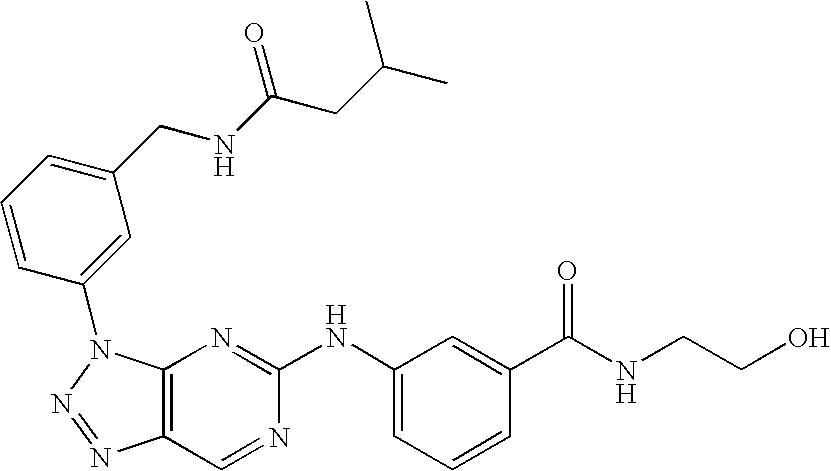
C12=C(N(C3=CC(CNC(CC(C)C)=O)=CC=C3)N=N1)N=C(NC1=CC=CC(C(NCCO)=O)=C1)N=C2
